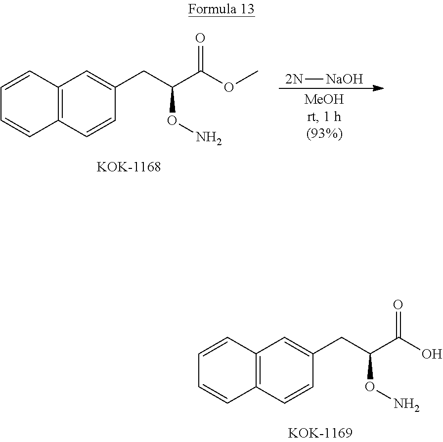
C12=C(C=CC(CC(C(O)=O)ON)=C1)C=CC=C2.C12=C(C=CC(CC(C(OC)=O)ON)=C1)C=CC=C2.[2N][NaOH]
